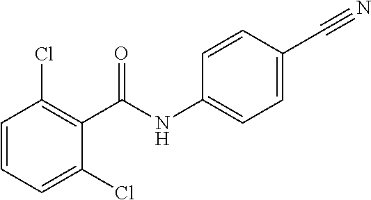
C1=CC(Cl)=C(C(NC2=CC=C(C#N)C=C2)=O)C(Cl)=C1
